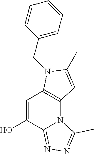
C1=C(O)C2=NN=C(C)N2C2=C1N(CC1=CC=CC=C1)C(C)=C2
